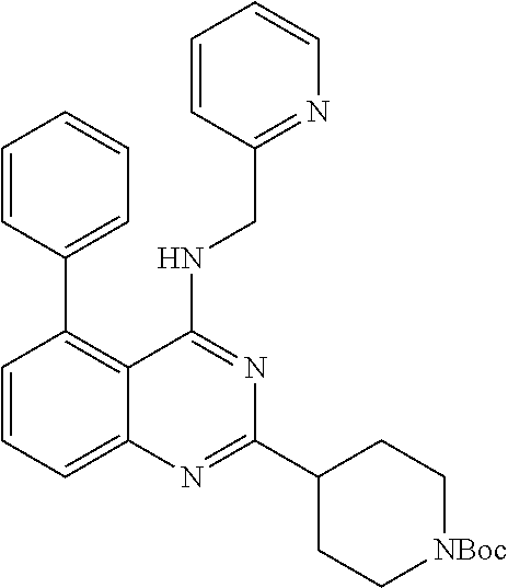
C1=CC(C2=C3C(=CC=C2)N=C(C2CC[NBoc]CC2)N=C3NCC2=NC=CC=C2)=CC=C1
